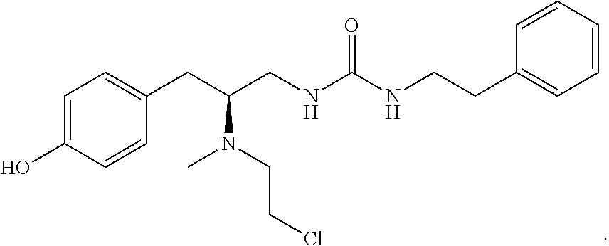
C1=C(O)C=CC(CC(CNC(NCCC2=CC=CC=C2)=O)N(CCCl)C)=C1
